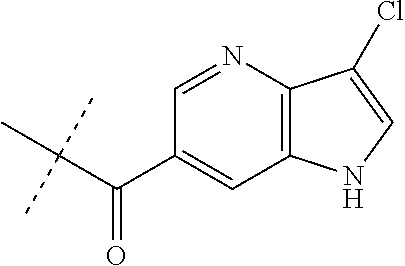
C1(C(C(C)(C)C)=O)=CC2=C(N=C1)C(Cl)=CN2
